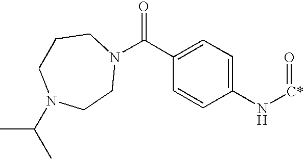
C1CN(C(C)C)CCN(C(C2=CC=C(N[C*]=O)C=C2)=O)C1
